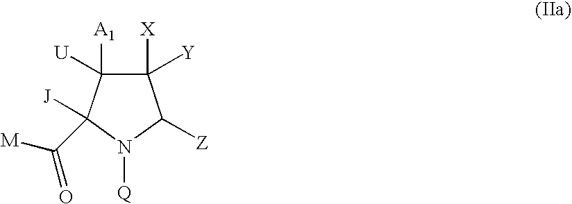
C1([X])([Y])C([A1])([U])C([J])(C([M])=O)N([Q])C1[Z]
